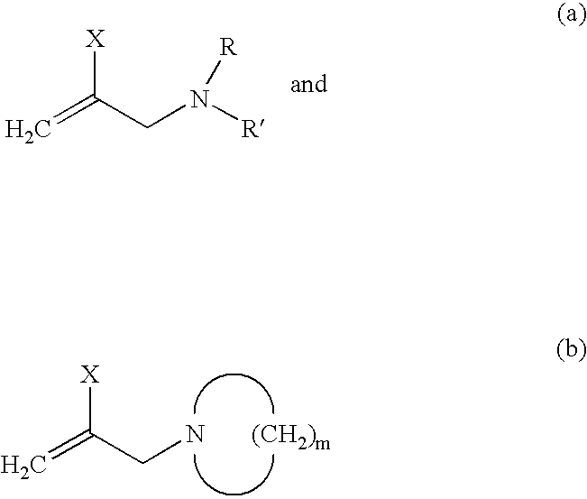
C=C(CN([R])[R])[X].C=C(CN)[X].[(CH2)m]
